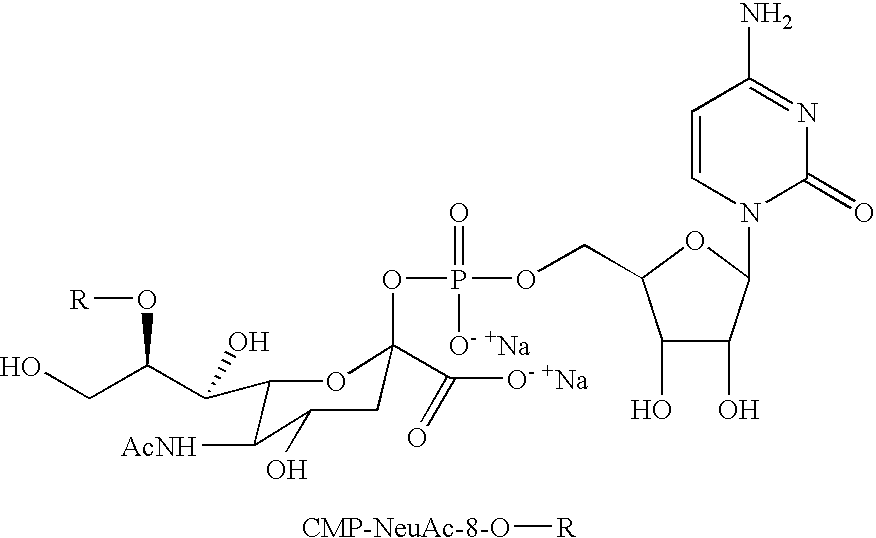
[CMP-NeuAc-8-O][R].C(C(C(O)C1C([AcNH])C(O)CC(OP(=O)(OCC2C(O)C(O)C(N3C(=O)N=C(N)C=C3)O2)[O- +Na])(C([O- +Na])=O)O1)O[R])O
